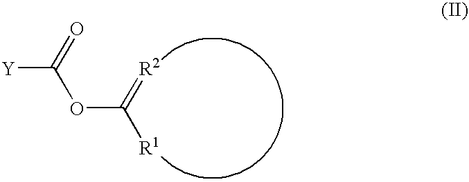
[Y]C(=O)OC([R1])=[R2]
